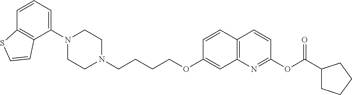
C1N(C2=CC=CC3=C2C=CS3)CCN(CCCCOC2=CC3=C(C=C2)C=CC(OC(C2CCCC2)=O)=N3)C1
